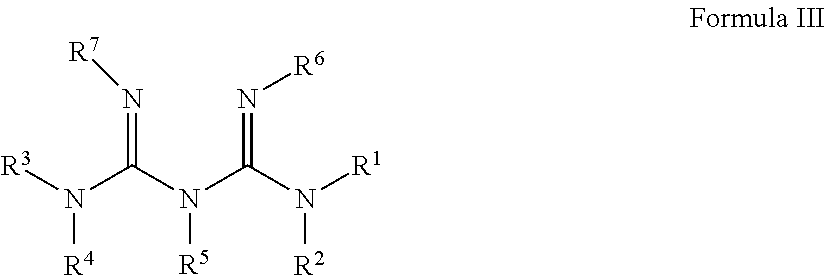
[R4]N([R3])C(N(C(N([R1])[R2])=N[R6])[R5])=N[R7]
